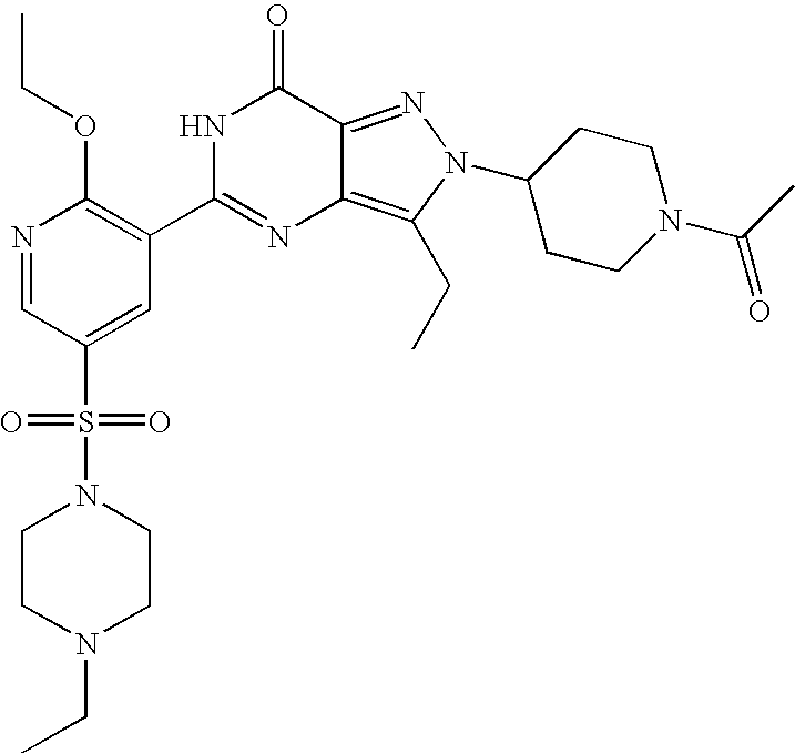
C1CN(CC)CCN1S(C1=CC(C2=NC3=C(CC)N(C4CCN(C(=O)C)CC4)N=C3C(=O)N2)=C(OCC)N=C1)(=O)=O
